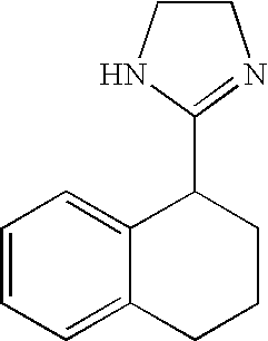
C1=CC=C2C(=C1)C(C1=NCCN1)CCC2
